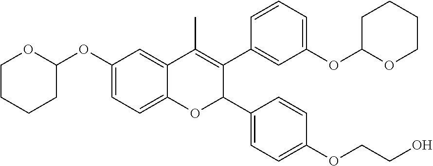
C1CCCC(OC2=CC=C3C(=C2)C(C)=C(C2=CC(OC4OCCCC4)=CC=C2)C(C2=CC=C(OCCO)C=C2)O3)O1
